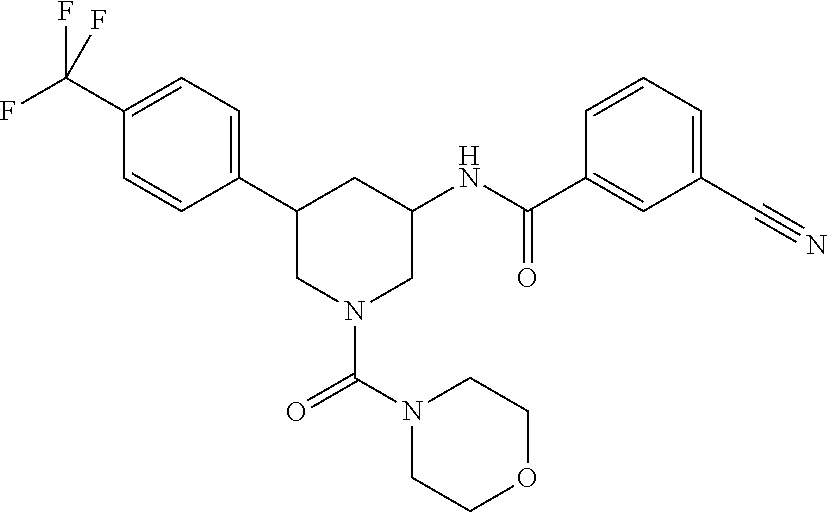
C1(C2CN(C(=O)N3CCOCC3)CC(NC(C3=CC(C#N)=CC=C3)=O)C2)=CC=C(C(F)(F)F)C=C1
